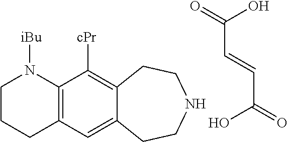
C(C=CC(O)=O)(O)=O.C1CCC2=C(N1[iBu])C([cPr])=C1C(=C2)CCNCC1
